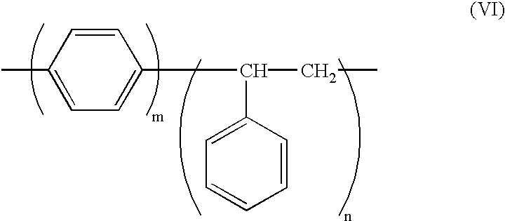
C1(C(CC)C2=CC=CC=C2)=CC=C(C)C=C1
